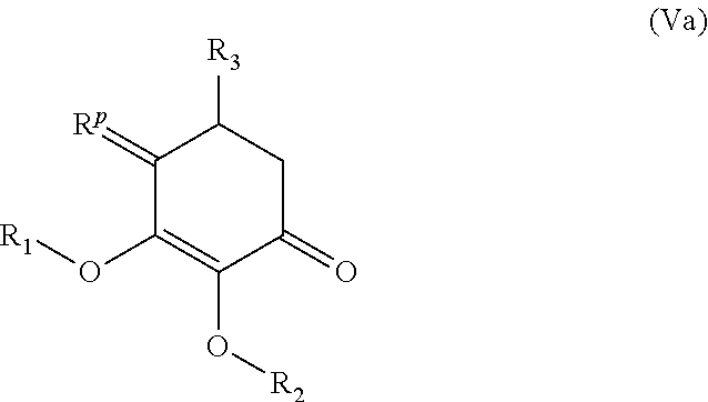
C1(=[Rp])C(O[R1])=C(O[R2])C(=O)CC1[R3]
